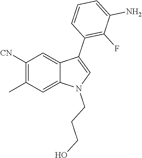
C1([CN])=C(C)C=C2C(=C1)C(C1=C(F)C(N)=CC=C1)=CN2CCCO
